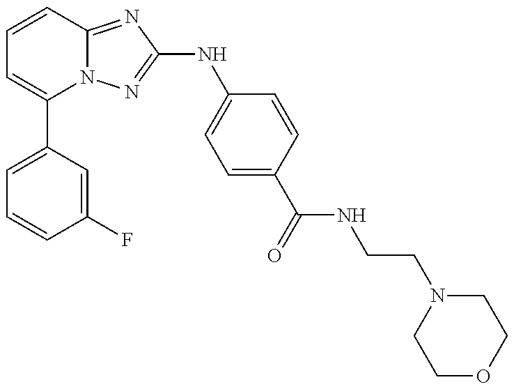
C1(C2=CC=CC(F)=C2)=CC=CC2=NC(NC3=CC=C(C(=O)NCCN4CCOCC4)C=C3)=NN12
